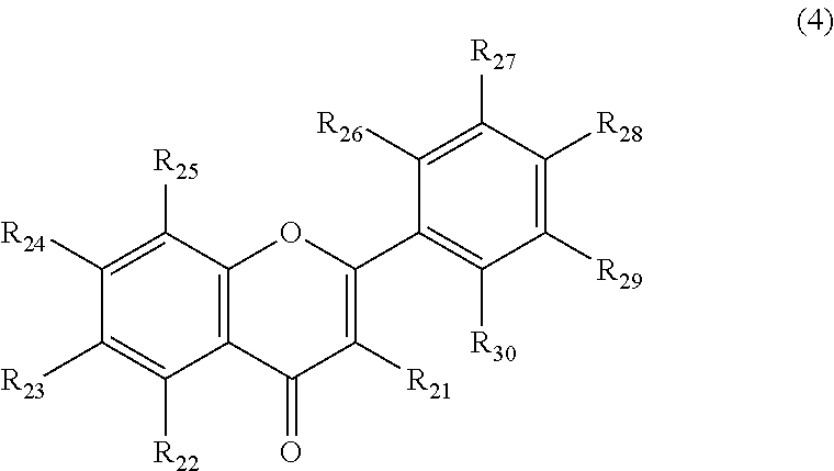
C12=C(C([R25])=C([R24])C([R23])=C1[R22])OC(C1=C([R30])C([R29])=C([R28])C([R27])=C1[R26])=C([R21])C2=O
